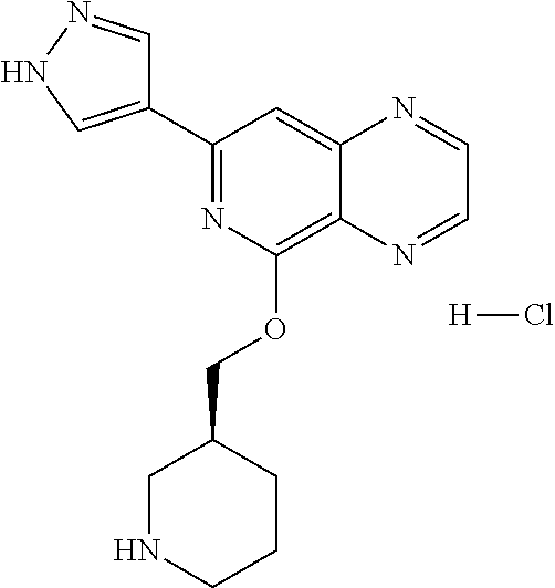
C1(C2=CNN=C2)=NC(OCC2CNCCC2)=C2C(=C1)N=CC=N2.[H]Cl
